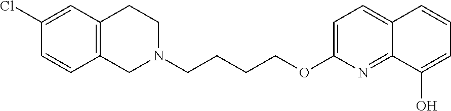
C12=C(CCN(CCCCOC3=CC=C4C(=N3)C(O)=CC=C4)C1)C=C(Cl)C=C2
